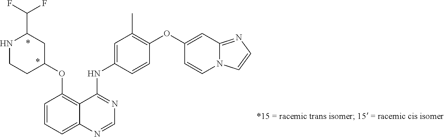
N1CCC(OC2=C3C(=CC=C2)N=CN=C3NC2=CC(C)=C(OC3=CC4=NC=CN4C=C3)C=C2)CC1C(F)F
